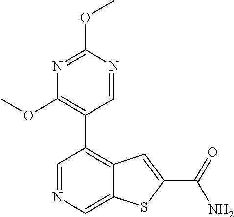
C1=NC=C2C(=C1C1=C(OC)N=C(OC)N=C1)C=C(C(N)=O)S2
